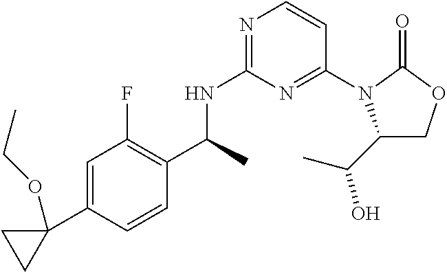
N1=C(NC(C)C2=C(F)C=C(C3(OCC)CC3)C=C2)N=C(N2C(C(C)O)COC2=O)C=C1
